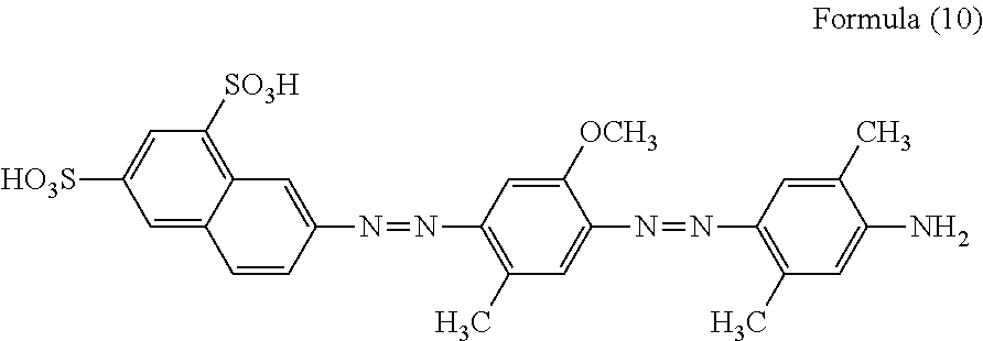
C1=C2C(=C([SO3H])C=C1[HO3S])C=C(N=NC1=C(C)C=C(N=NC3=C(C)C=C(N)C(C)=C3)C([OCH3])=C1)C=C2
